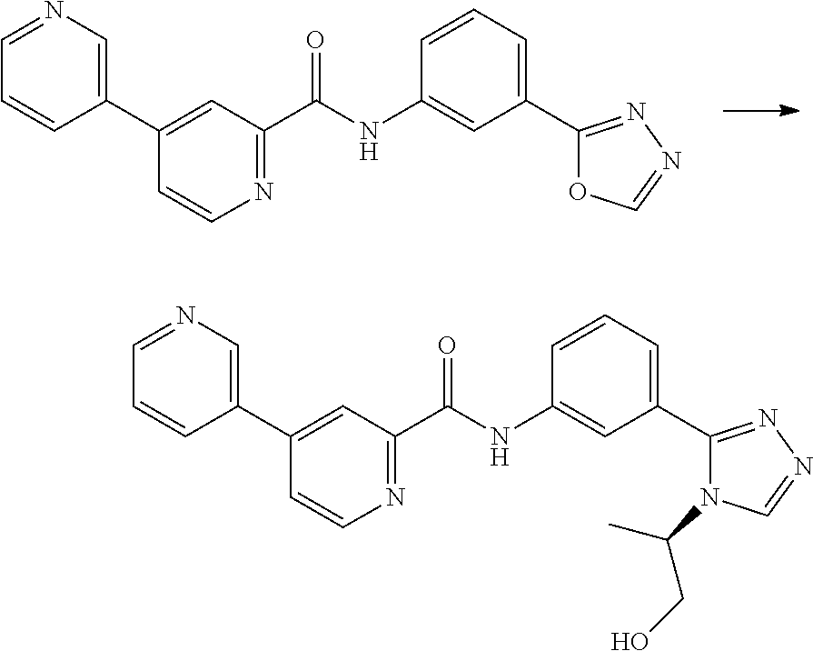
C1(C2=CN=CC=C2)=CC(C(NC2=CC(C3=NN=CO3)=CC=C2)=O)=NC=C1.C1(C2=CN=CC=C2)=CC(C(NC2=CC(C3=NN=CN3C(C)CO)=CC=C2)=O)=NC=C1
